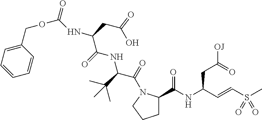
C1(COC(NC(C(=O)NC(C(N2C(C(=O)NC(CC(=O)[OJ])C=CS(C)(=O)=O)CCC2)=O)C(C)(C)C)CC(O)=O)=O)=CC=CC=C1
